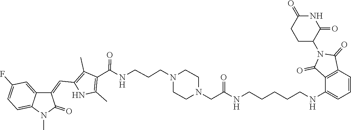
N1(CCCNC(C2=C(C)NC(C=C3C4=CC(F)=CC=C4N(C)C3=O)=C2C)=O)CCN(CC(NCCCCCNC2=CC=CC3=C2C(=O)N(C2C(=O)NC(=O)CC2)C3=O)=O)CC1
